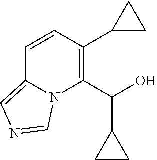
C1=CC(C2CC2)=C(C(O)C2CC2)N2C1=CN=C2
